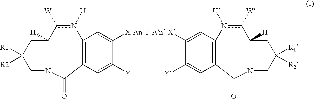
C12([H])CC([R1])([R2])CN1C(=O)C1=C(n([U])c2[W])C=C([X-An-T-An-X]C2=CC3=C(C=C2[Y])C(=O)N2C([H])(CC([R1])([R2])C2)c([W])n3[U])C([Y])=C1
